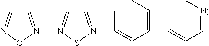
C=NON=C.C=NSN=C.CC=CC=CC.CC=CC=NC
